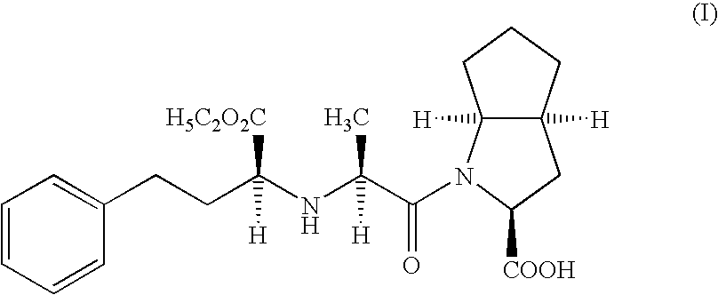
C1=CC=CC(CCC(NC(C(=O)N2C3([H])C([H])(CCC3)CC2[COOH])(C)[H])([H5C2O2C])[H])=C1
